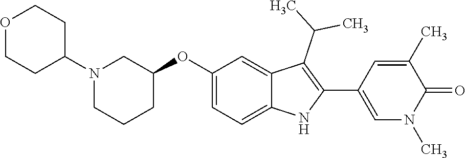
C1(OC2=CC=C3C(=C2)C(C(C)C)=C(C2=CN(C)C(=O)C(C)=C2)N3)CN(C2CCOCC2)CCC1
